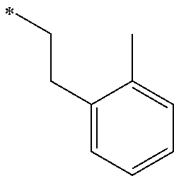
C1(CCC)=CC=CC=C1C
